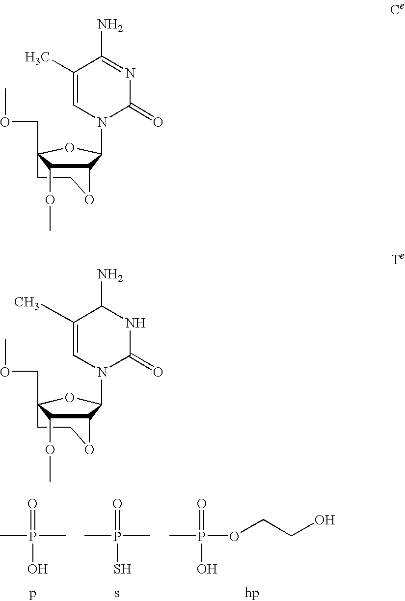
CP(C)(=O)O.CP(C)(=O)S.CP(OCCO)(=O)O.C1COC2C(OC)C1(COC)OC2N1C=C(C)C(N)=NC1=O.C1COC2C(OC)C1(COC)OC2N1C=C(C)C(N)NC1=O
